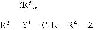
[R2][Y](C[R4][Z-])[(R3)x]
